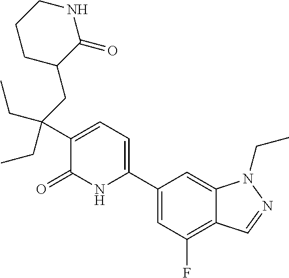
C1(C2=CC=C(C(CC)(CC3C(=O)NCCC3)CC)C(=O)N2)=CC(F)=C2C(=C1)N(CC)N=C2
